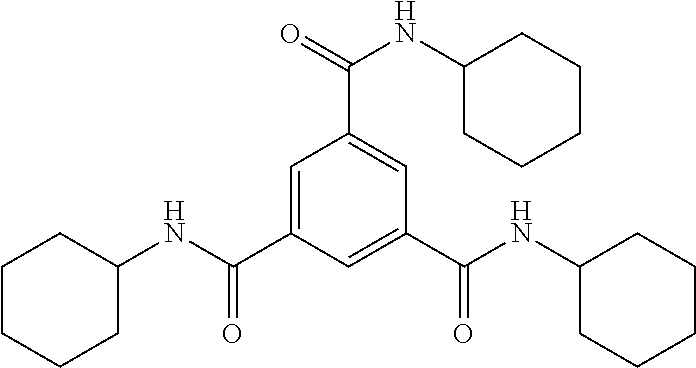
C1=C(C(NC2CCCCC2)=O)C=C(C(NC2CCCCC2)=O)C=C1C(=O)NC1CCCCC1
